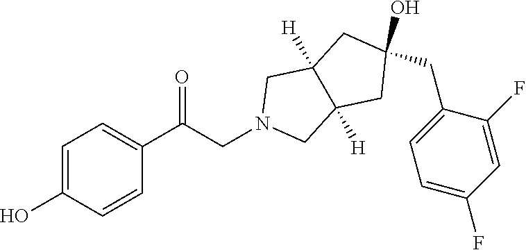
C1=C(O)C=CC(C(CN2CC3([H])C([H])(C2)CC(CC2=CC=C(F)C=C2F)(O)C3)=O)=C1
